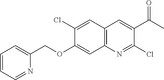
C1(OCC2=CC=CC=N2)=CC2=C(C=C1Cl)C=C(C(=O)C)C(Cl)=N2
